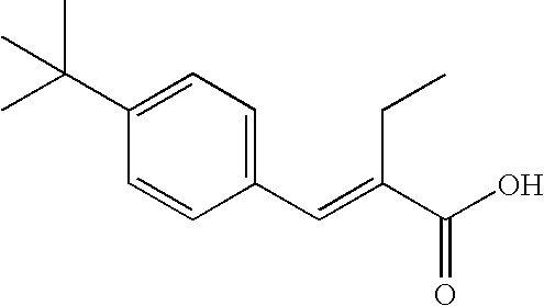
C1=C(C(C)(C)C)C=CC(C=C(C(O)=O)CC)=C1
